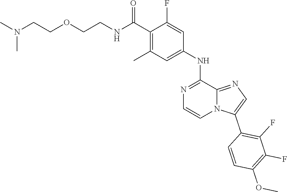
C1(C(NCCOCCN(C)C)=O)=C(C)C=C(NC2=NC=CN3C2=NC=C3C2=C(F)C(F)=C(OC)C=C2)C=C1F
